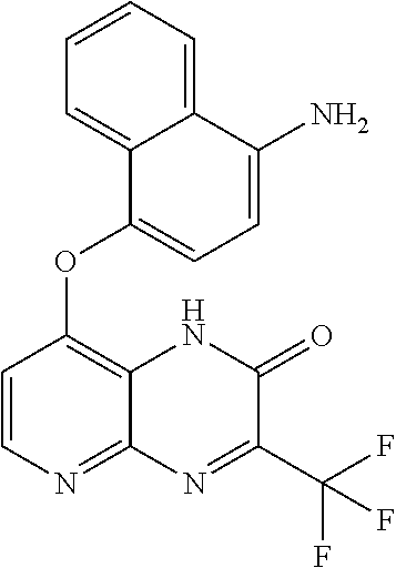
C12=CC=CC=C1C(N)=CC=C2OC1=C2C(=NC=C1)N=C(C(F)(F)F)C(=O)N2
